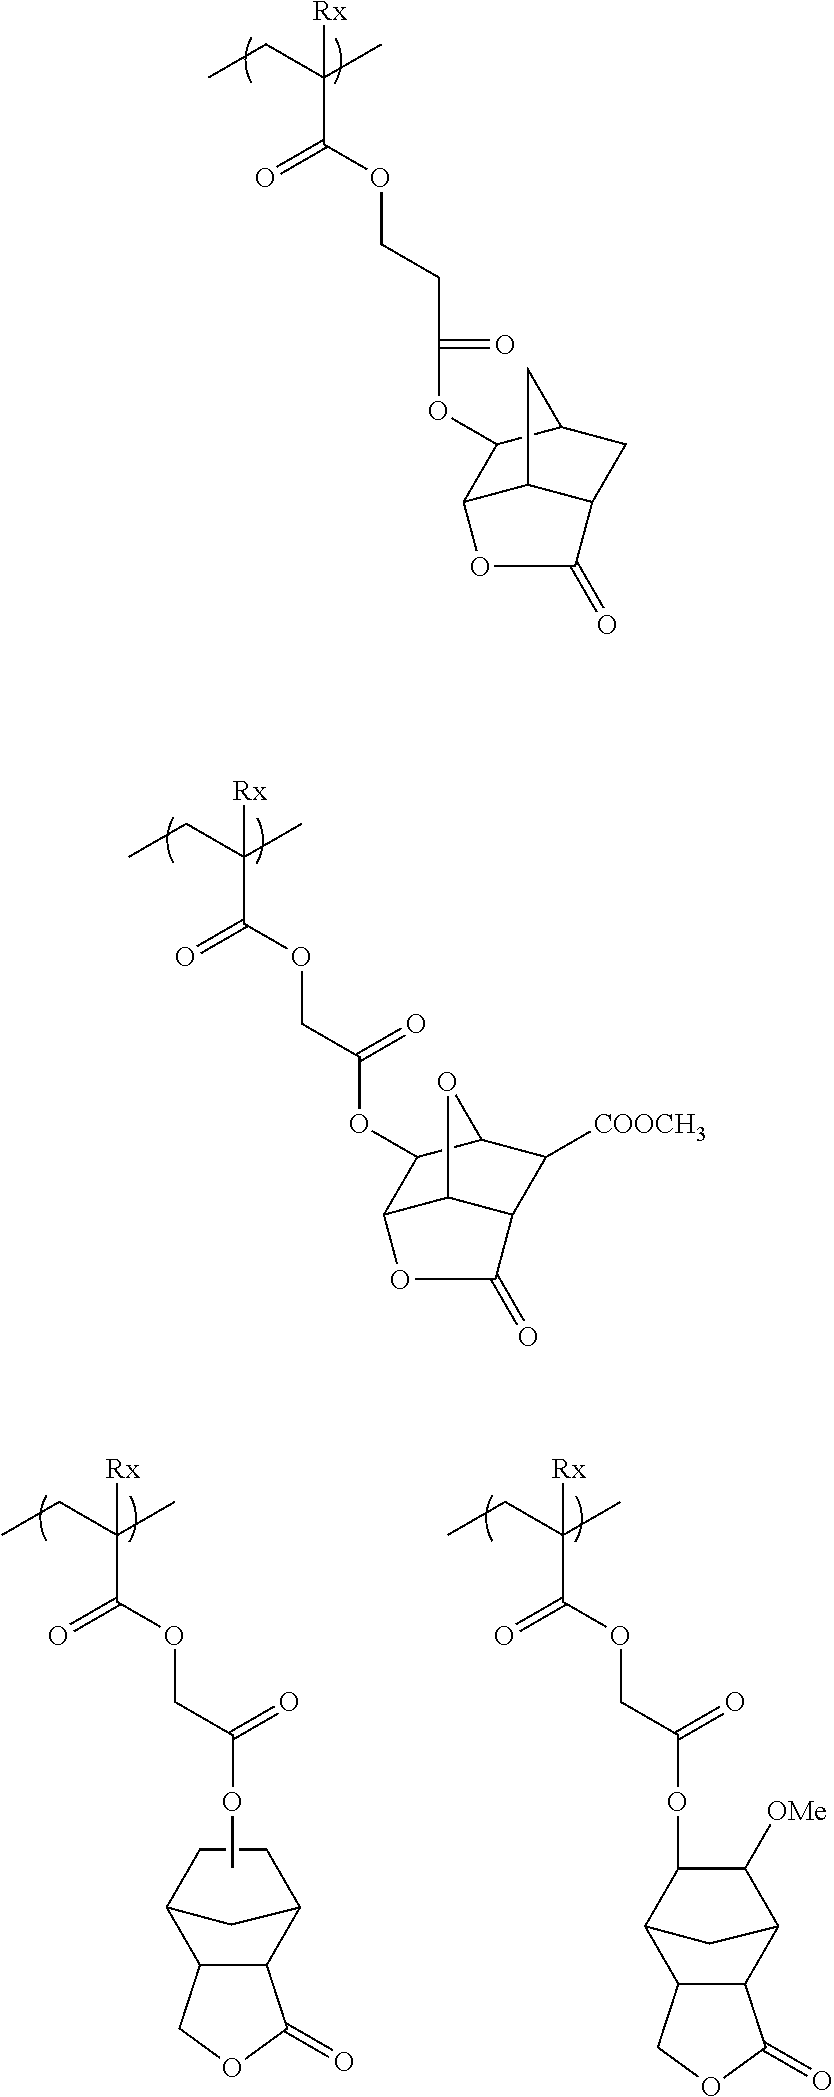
CCC(C)(C(OCCC(OC1C2C3C(CC1C3)C(=O)O2)=O)=O)[Rx].CCC(C)(C(OCC(OC1C2C3C(C([COOCH3])C1O3)C(=O)O2)=O)=O)[Rx].CCC(C)(C(OCC(OC)=O)=O)[Rx].C12C(C3CCC1C3)C(=O)OC2.CCC(C)(C(OCC(OC1C([OMe])C2C3C(C1C2)COC3=O)=O)=O)[Rx]
